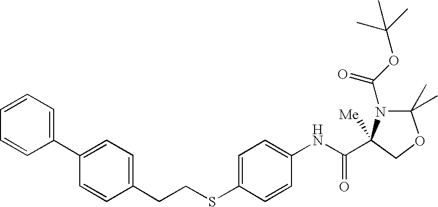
C1=CC=CC(C2=CC=C(CCSC3=CC=C(NC(=O)C4([Me])COC(C)(C)N4C(OC(C)(C)C)=O)C=C3)C=C2)=C1
